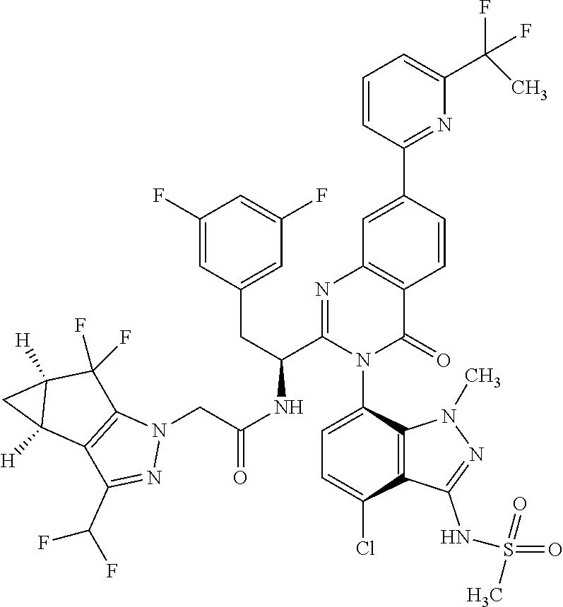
C1(F)=CC(CC(C2=NC3=C(C(=O)N2C2=CC=C(Cl)C4=C2N(C)N=C4NS(=O)(=O)C)C=CC(C2=NC(C(F)(F)C)=CC=C2)=C3)NC(CN2C3=C(C(C(F)F)=N2)C2([H])C([H])(C3(F)F)C2)=O)=CC(F)=C1
